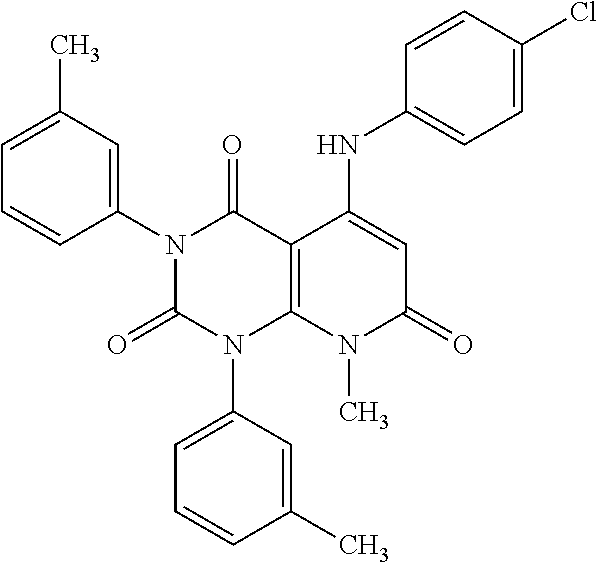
C1(N2C(=O)N(C3=CC=CC(C)=C3)C3=C(C2=O)C(NC2=CC=C(Cl)C=C2)=CC(=O)N3C)=CC(C)=CC=C1
